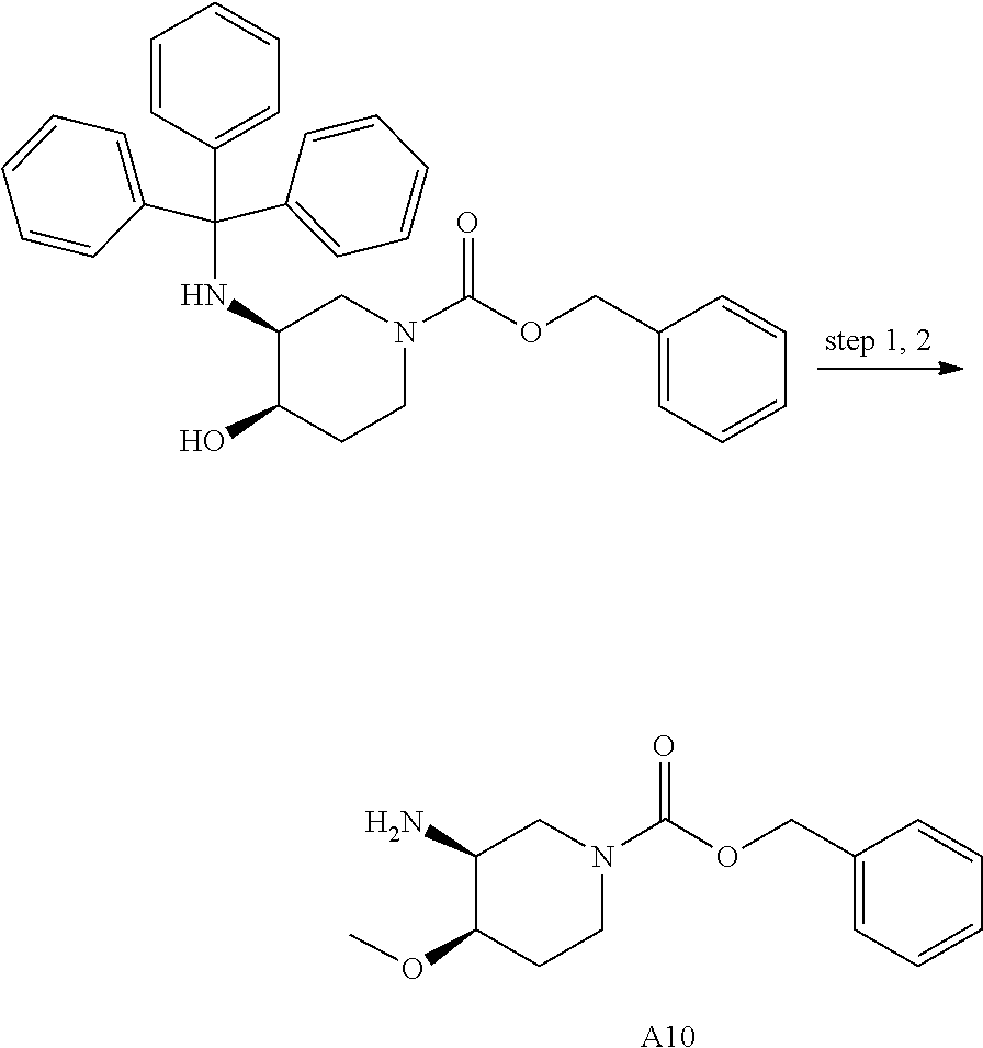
C1=CC=CC=C1C(C1=CC=CC=C1)(NC1C(O)CCN(C(OCC2=CC=CC=C2)=O)C1)C1=CC=CC=C1.O(C)C1CCN(C(OCC2=CC=CC=C2)=O)CC1N.[A10]
